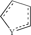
c1c-cc-[Y]1
